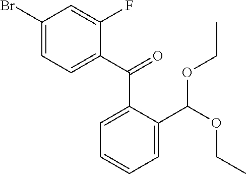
C1(Br)=CC=C(C(=O)C2=CC=CC=C2C(OCC)OCC)C(F)=C1
